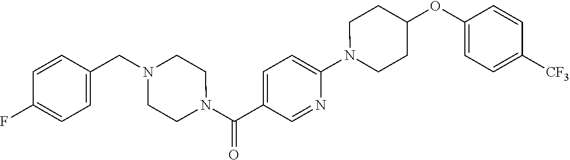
N1(C2=CC=C(C(=O)N3CCN(CC4=CC=C(F)C=C4)CC3)C=N2)CCC(OC2=CC=C([CF3])C=C2)CC1
